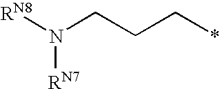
[RN8]N(CCC*)[RN7]
